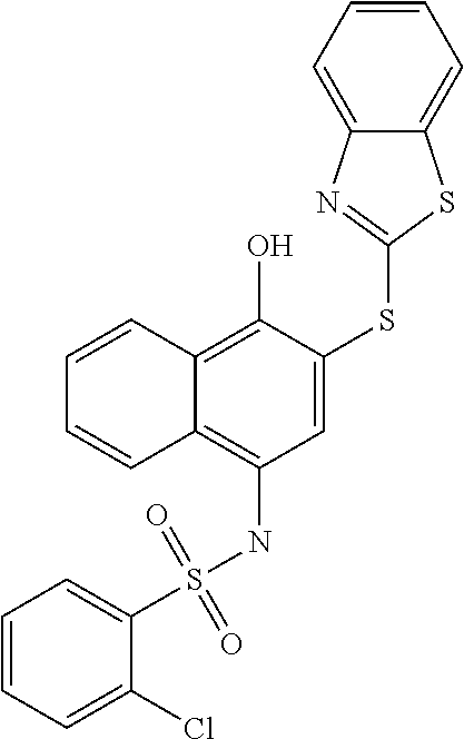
C1=C(SC2=NC3=CC=CC=C3S2)C(O)=C2C(=C1NS(C1=CC=CC=C1Cl)(=O)=O)C=CC=C2
